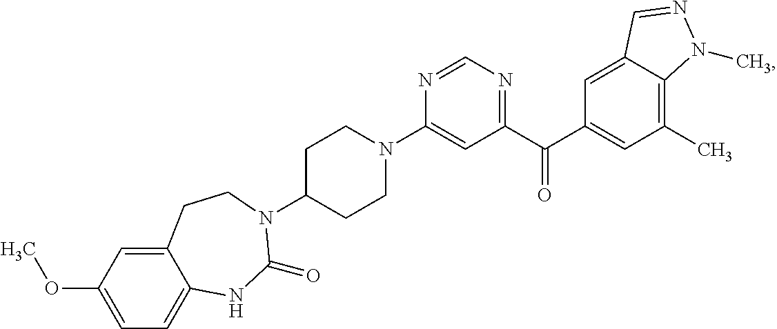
N1=CN=C(C(C2=CC(C)=C3C(=C2)C=NN3C)=O)C=C1N1CCC(N2C(=O)NC3=CC=C(OC)C=C3CC2)CC1
